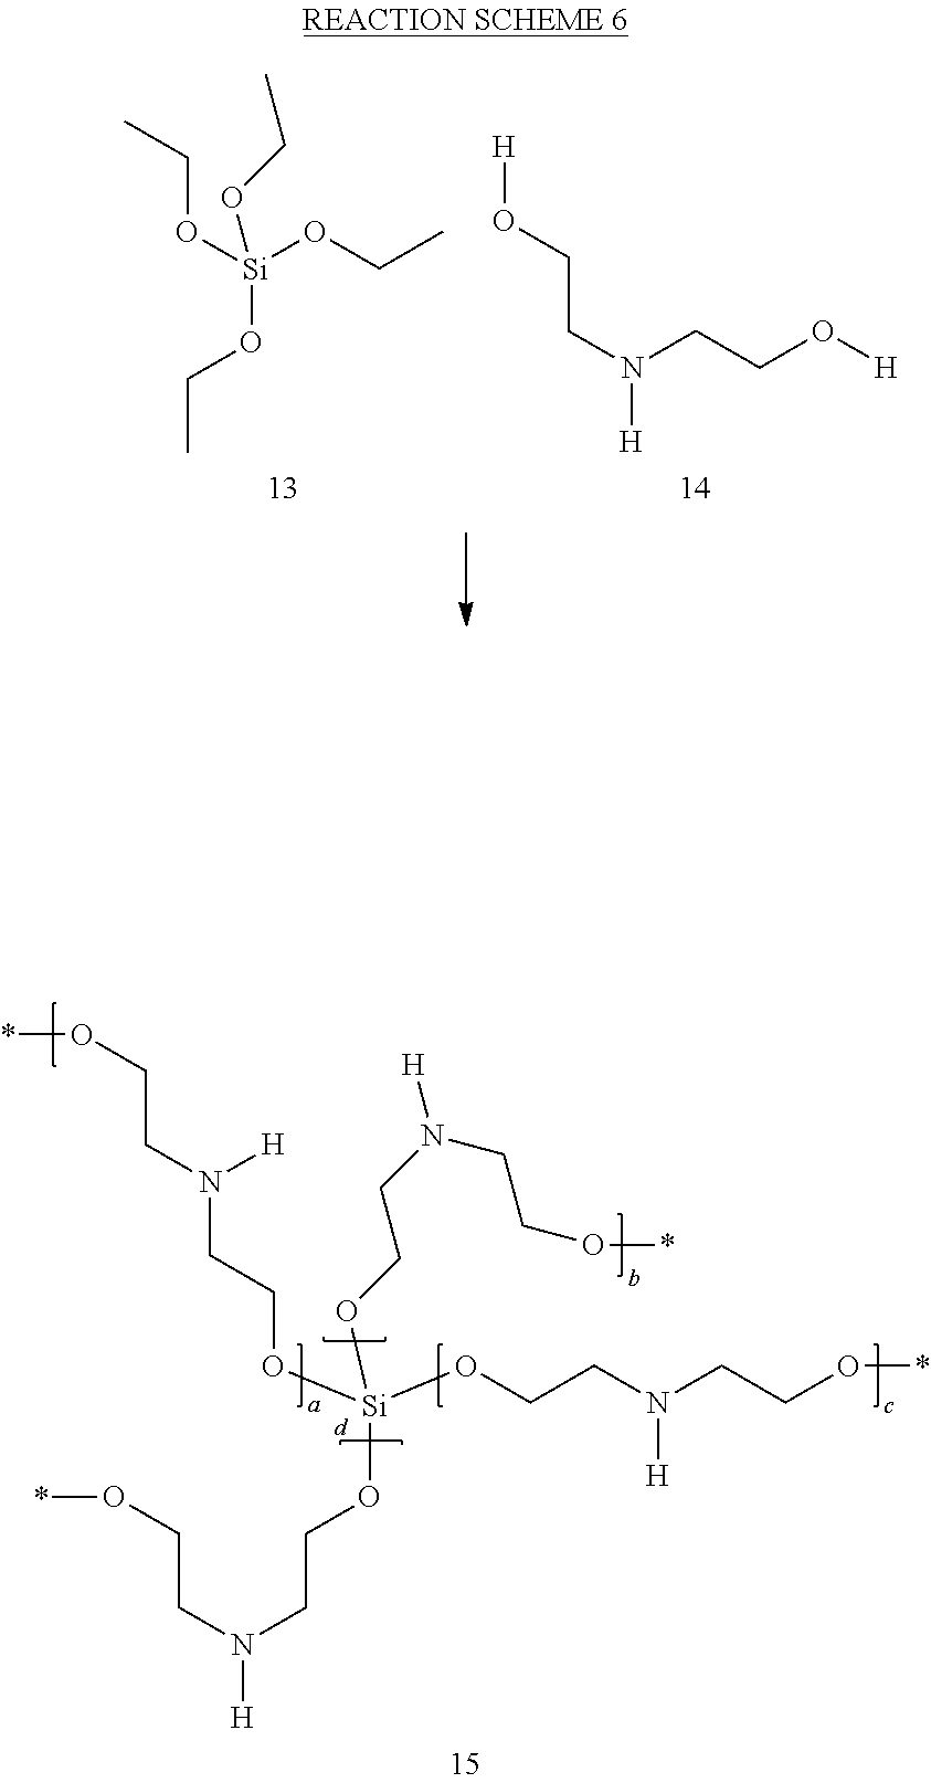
C(CN([H])CCO[Si](OCCN([H])CCO*)(OCCN(CCO*)[H])OCCN([H])CCO*)O*.[H]OCCN([H])CCO[H].O([Si](OCC)(OCC)OCC)CC
